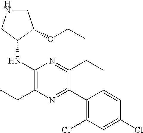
C1(NC2C(OCC)CNC2)=C(CC)N=C(C2=C(Cl)C=C(Cl)C=C2)C(CC)=N1
